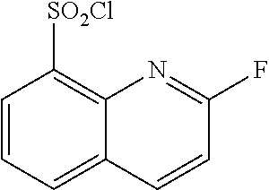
C1=CC=C2C(=C1[SO2Cl])N=C(F)C=C2
